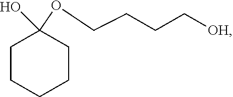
[OH]CCCCOC1(O)CCCCC1
